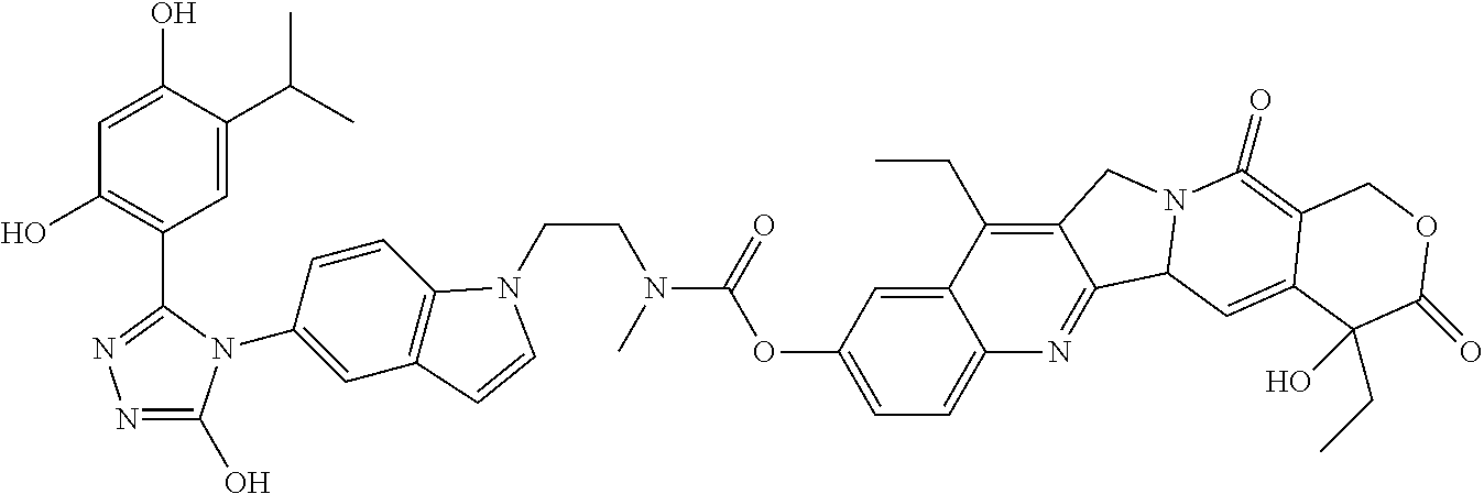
C1=C(C(C)C)C(O)=CC(O)=C1C1=NN=C(O)N1C1=CC2=C(C=C1)N(CCN(C(OC1=CC=C3C(=C1)C(CC)=C1C(=N3)C3N(C1)C(=O)=C1C(=C3)C(CC)(O)C(=O)OC1)=O)C)C=C2
